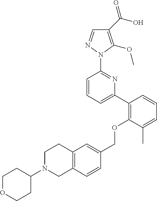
C1(C(=O)O)=C(OC)N(C2=NC(C3=C(OCC4=CC5=C(C=C4)CN(C4CCOCC4)CC5)C(C)=CC=C3)=CC=C2)N=C1
